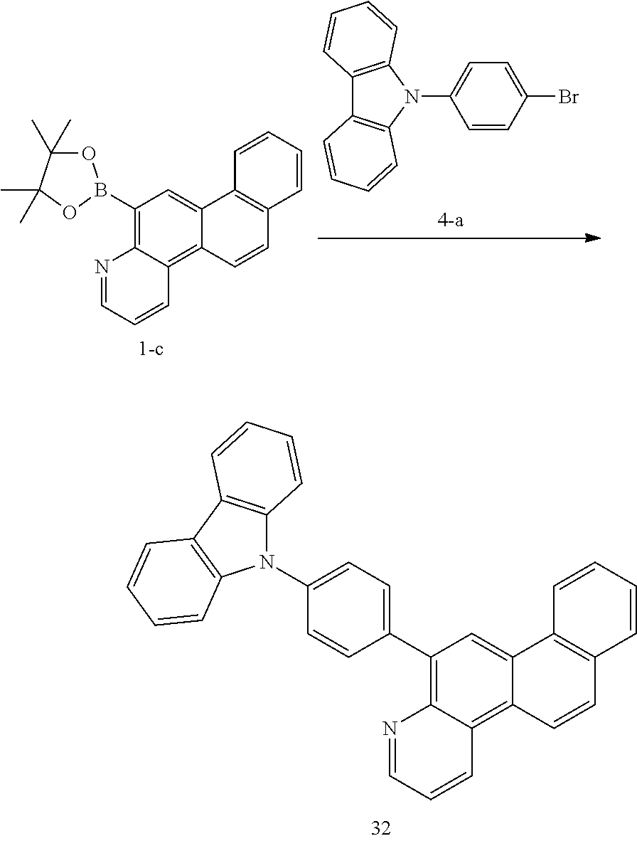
C1(N2C3=C(C4=C2C=CC=C4)C=CC=C3)=CC=C(C2=C3C(=C4C(=C2)C2=C(C=C4)C=CC=C2)C=CC=N3)C=C1.C12=C(N(C3=CC=C(Br)C=C3)C3=C1C=CC=C3)C=CC=C2.C1(B2OC(C)(C)C(C)(C)O2)=C2C(=C3C(=C1)C1=C(C=C3)C=CC=C1)C=CC=N2
